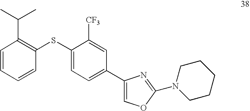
C1=CC=CC(SC2=CC=C(C3=COC(N4CCCCC4)=N3)C=C2[CF3])=C1C(C)C
